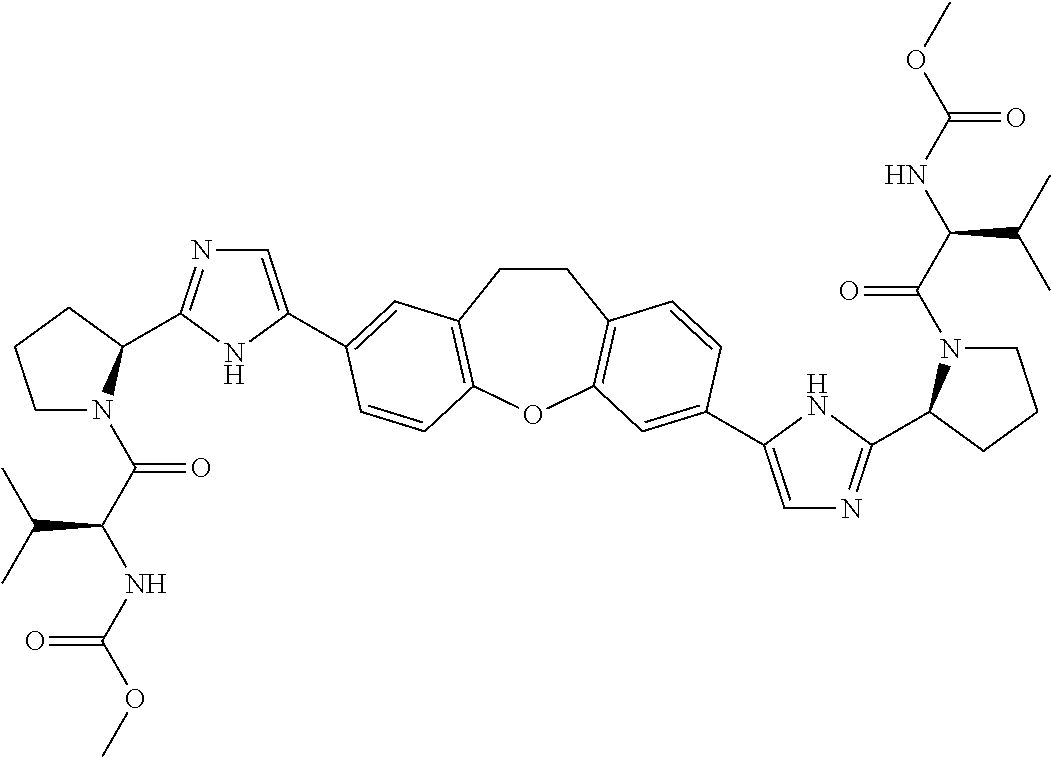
N1=C(C2N(C(C(NC(OC)=O)C(C)C)=O)CCC2)NC(C2=CC3=C(OC4=C(CC3)C=CC(C3=CN=C(C5N(C(C(NC(OC)=O)C(C)C)=O)CCC5)N3)=C4)C=C2)=C1
